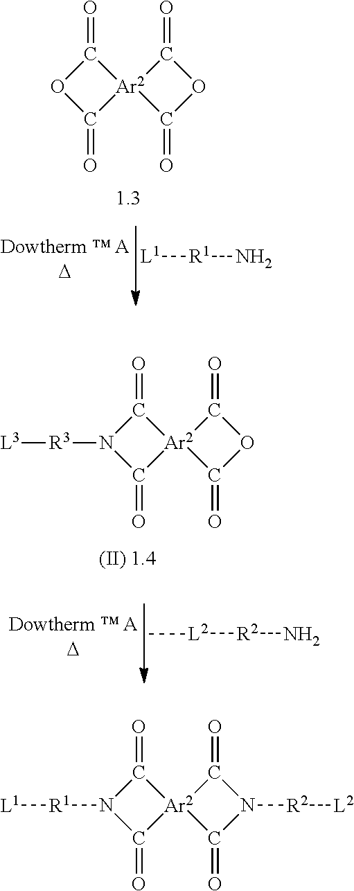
[L1][R1]N.C1(=O)OC(=O)[Ar2]12C(=O)OC2=O.[L2]([R2]N)C.C1(=O)N([R3][L3])C(=O)[Ar2]12C(=O)OC2=O.[(II) 1.4].C1(=O)N([R1][L1])C(=O)[Ar2]12C(=O)N([R2][L2])C2=O
